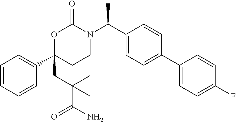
C1=CC=CC(C2(CC(C(N)=O)(C)C)CCN(C(C3=CC=C(C4=CC=C(F)C=C4)C=C3)C)C(=O)O2)=C1
